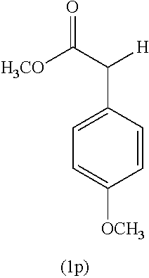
C1=CC(C(C([H3CO])=O)[H])=CC=C1[OCH3]
